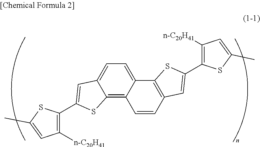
C1=C2C(=C3C(=C1)C=C(C1=C([n-C20H41])C=C(C)S1)S3)C=CC1=C2SC(C2=C([n-C20H41])C=C(C)S2)=C1
